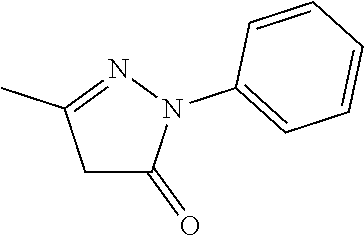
C1C(=O)N(C2=CC=CC=C2)N=C1C
